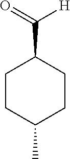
C(=O)(C1CCC(C)CC1)[H]
